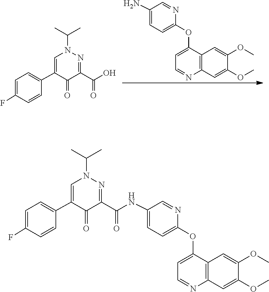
C1(N)=CC=C(OC2=CC=NC3=C2C=C(OC)C(OC)=C3)N=C1.CC(N1N=C(C(O)=O)C(=O)C(C2=CC=C(F)C=C2)=C1)C.CC(N1N=C(C(=O)NC2=CC=C(OC3=CC=NC4=C3C=C(OC)C(OC)=C4)N=C2)C(=O)C(C2=CC=C(F)C=C2)=C1)C
